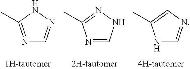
N1C=NC=C1C.N1=CNN=C1C.N1=C(C)NN=C1
